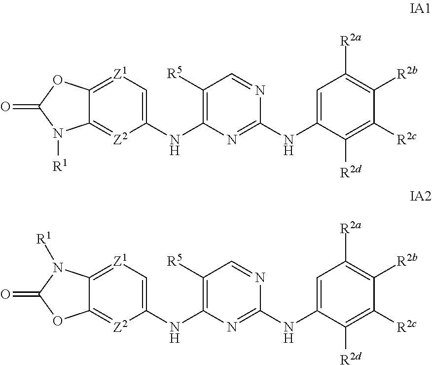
C1(NC2=C([R5])C=NC(NC3=CC([R2a])=C([R2b])C([R2c])=C3[R2d])=N2)=C[Z1]=C2C(=[Z2]1)N([R1])C(=O)O2.C1(NC2=C([R5])C=NC(NC3=CC([R2a])=C([R2b])C([R2c])=C3[R2d])=N2)=C[Z1]=C2C(=[Z2]1)OC(=O)N2[R1]
